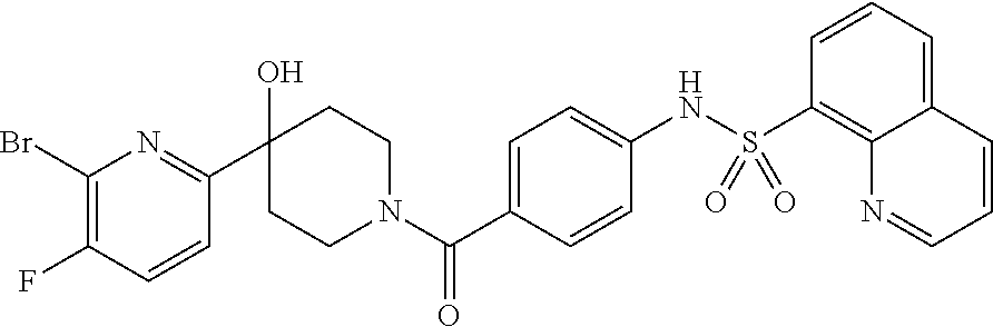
C1(Br)=C(F)C=CC(C2(O)CCN(C(C3=CC=C(NS(C4=C5C(=CC=C4)C=CC=N5)(=O)=O)C=C3)=O)CC2)=N1
